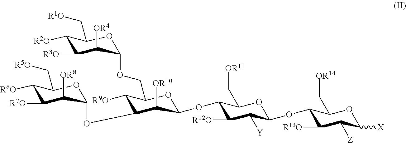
C1([R2O])C([R3O])C([OR4])C(OCC2C([R9O])C(OC3OC(C[R5O])C([R6O])C([R7O])C3[OR8])C([OR10])C(OC3C([R12O])C([Y])C(OC4C([R13O])C([Z])C([X])OC4C[OR14])OC3C[OR11])O2)OC1C[R1O]
